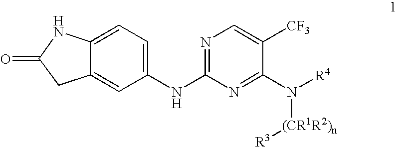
C1(NC2=NC=C([CF3])C(N([R4])[(CR1R2)n][R3])=N2)=CC=C2C(=C1)CC(=O)N2
